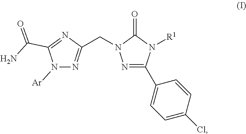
N1=C(C2=CC=C(Cl)C=C2)N([R1])C(=O)N1CC1=NN([Ar])C(C(N)=O)=N1
